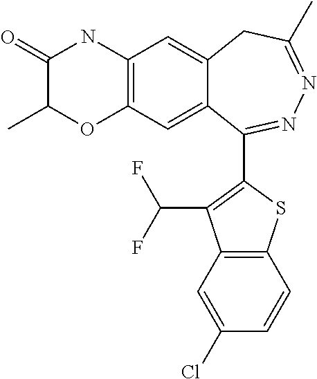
C12=C(C=C3C(=C1)CC(C)=NN=C3C1=C(C(F)F)C3=C(S1)C=CC(Cl)=C3)OC(C)C(=O)N2
